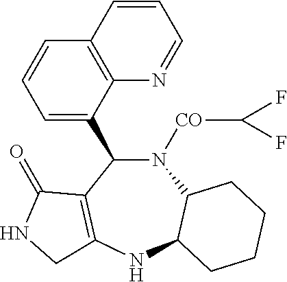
N1([CO]C(F)F)C(C2=CC=CC3=C2N=CC=C3)C2=C(NC3C1CCCC3)CNC2=O
